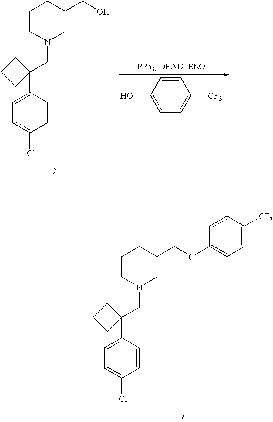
C1=C(C2(CN3CC(CO)CCC3)CCC2)C=CC(Cl)=C1.C1=CC(O)=CC=C1[CF3].C1=C(C2(CN3CC(COC4=CC=C([CF3])C=C4)CCC3)CCC2)C=CC(Cl)=C1
